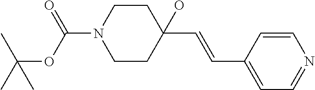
C1CC(C=CC2=CC=NC=C2)(O)CCN1C(OC(C)(C)C)=O
